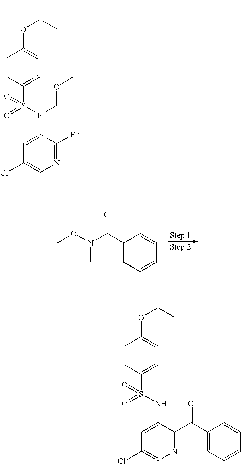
C1=CC(S(=O)(=O)N(C2=CC(Cl)=CN=C2Br)COC)=CC=C1OC(C)C.C1(C(N(OC)C)=O)=CC=CC=C1.C1=CC(S(=O)(=O)NC2=CC(Cl)=CN=C2C(=O)C2=CC=CC=C2)=CC=C1OC(C)C
